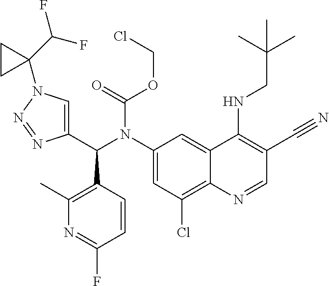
N1=C(F)C=CC(C(C2=CN(C3(C(F)F)CC3)N=N2)N(C2=CC(Cl)=C3C(=C2)C(NCC(C)(C)C)=C(C#N)C=N3)C(=O)OCCl)=C1C
